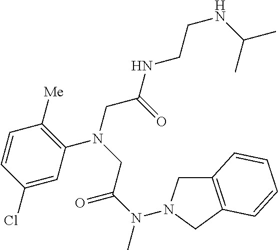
C1=C(Cl)C=CC([Me])=C1N(CC(NCCNC(C)C)=O)CC(N(C)N1CC2=C(C1)C=CC=C2)=O
